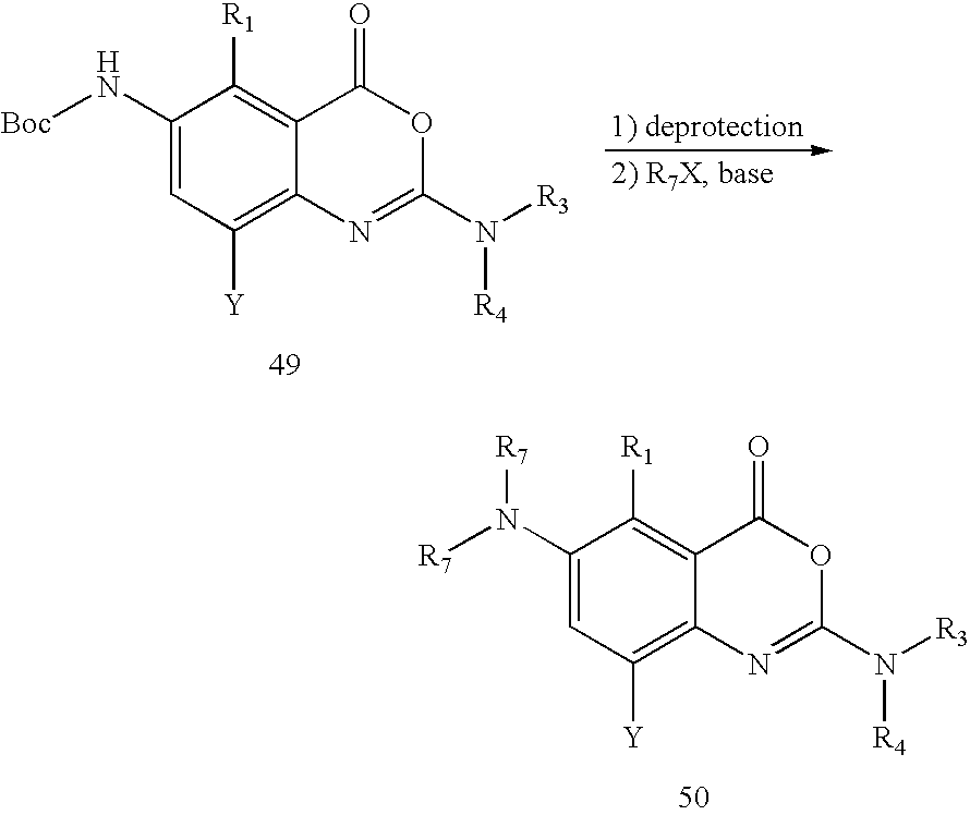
C1(N([R7])[R7])=CC([Y])=C2C(=C1[R1])C(=O)OC(N([R3])[R4])=N2.C1(N[Boc])=CC([Y])=C2C(=C1[R1])C(=O)OC(N([R3])[R4])=N2
